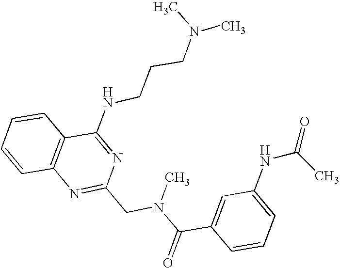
C1=CC2=C(C=C1)C(NCCCN(C)C)=NC(CN(C(C1=CC(NC(=O)C)=CC=C1)=O)C)=N2
